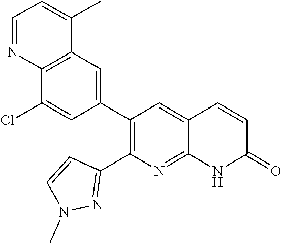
C12=C(C=C(C3=C(C4=NN(C)C=C4)N=C4C(=C3)C=CC(=O)N4)C=C1Cl)C(C)=CC=N2
